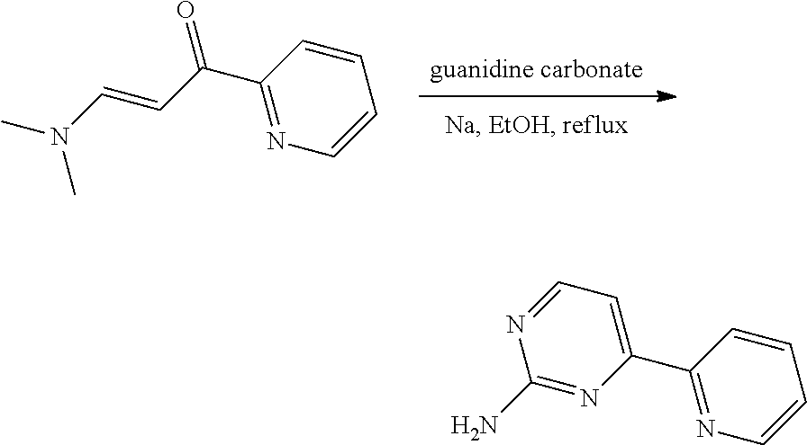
[guanidine carbonate].C1=CC(C(C=CN(C)C)=O)=NC=C1.C1=CC(C2=CC=NC(N)=N2)=NC=C1
